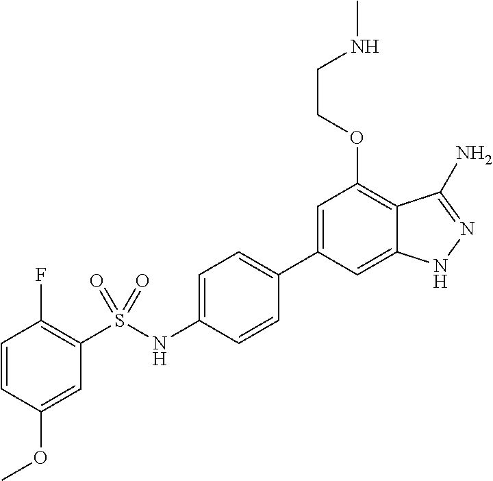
C1=CC(OC)=CC(S(NC2=CC=C(C3=CC(OCCNC)=C4C(=C3)NN=C4N)C=C2)(=O)=O)=C1F
